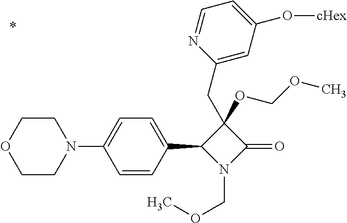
N1(COC)C(=O)C(OCOC)(CC2=CC(O[cHex])=CC=N2)C1C1=CC=C(N2CCOCC2)C=C1
